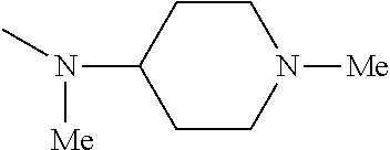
C1CN([Me])CCC1N(C)[Me]
